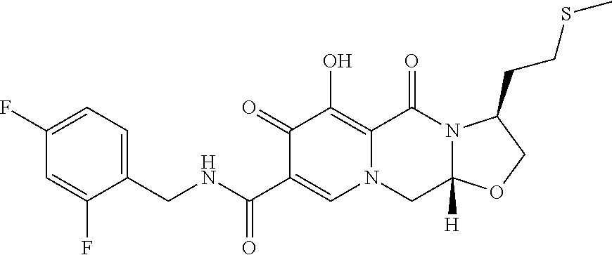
C1(CNC(C2=CN3C(=C(O)C2=O)C(=O)N2C([H])(C3)OCC2CCSC)=O)=CC=C(F)C=C1F
